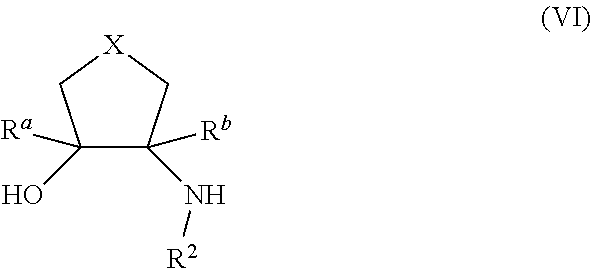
C1([Ra])(O)C([Rb])(N[R2])C[X]C1
